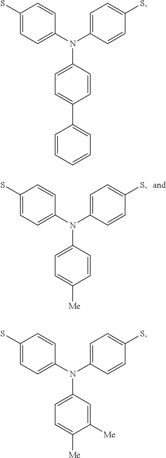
C1(S)=CC=C(N(C2=CC=C(S)C=C2)C2=CC=C([Me])C=C2)C=C1.C1(S)=CC=C(N(C2=CC=C(S)C=C2)C2=CC=C(C3=CC=CC=C3)C=C2)C=C1.C1(S)=CC=C(N(C2=CC=C(S)C=C2)C2=CC=C([Me])C([Me])=C2)C=C1
